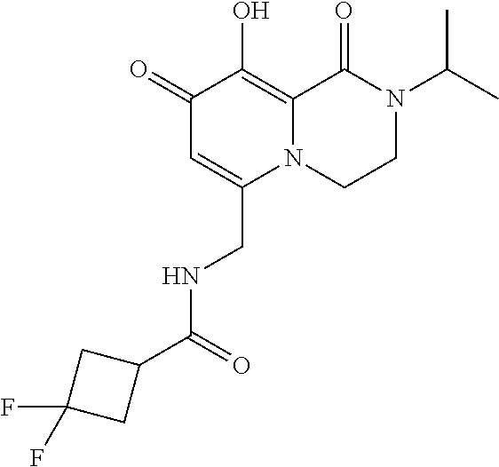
C1(=O)C=C(CNC(C2CC(F)(F)C2)=O)N2C(=C1O)C(=O)N(C(C)C)CC2
